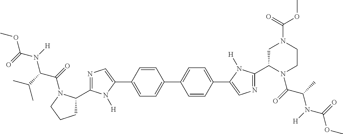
C1=C(C2=CN=C(C3CCCN3C(=O)C(C(C)C)N(C(OC)=O)[H])N2[H])C=CC(C2=CC=C(C3=CN=C(C4N(C(=O)C(C)N(C(OC)=O)[H])CCN(C(=O)OC)C4)N3[H])C=C2)=C1
